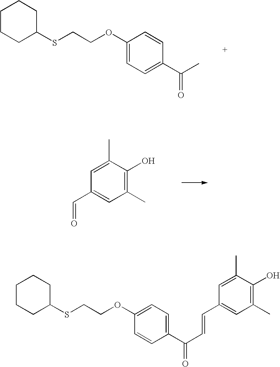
C1CCC(SCCOC2=CC=C(C(C)=O)C=C2)CC1.C1(C=O)=CC(C)=C(O)C(C)=C1.C1CCC(SCCOC2=CC=C(C(=O)C=CC3=CC(C)=C(O)C(C)=C3)C=C2)CC1
